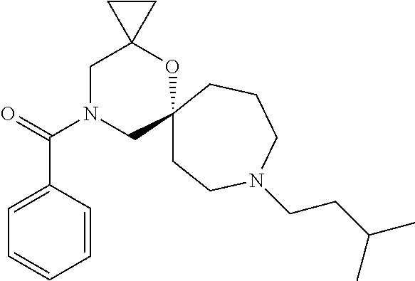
C1N(C(=O)C2=CC=CC=C2)CC2(OC13CC3)CCN(CCC(C)C)CCC2
